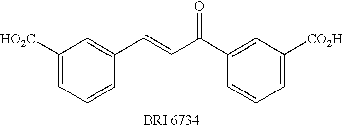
C1([HO2C])=CC=CC(C=CC(C2=CC([CO2H])=CC=C2)=O)=C1
